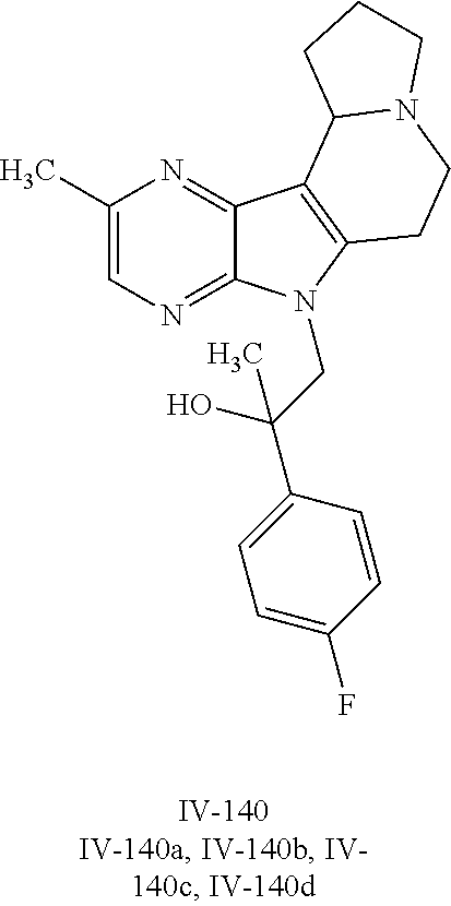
C1(C)=CN=C2C(=N1)C1=C(N2CC(C2=CC=C(F)C=C2)(O)C)CCN2C1CCC2
